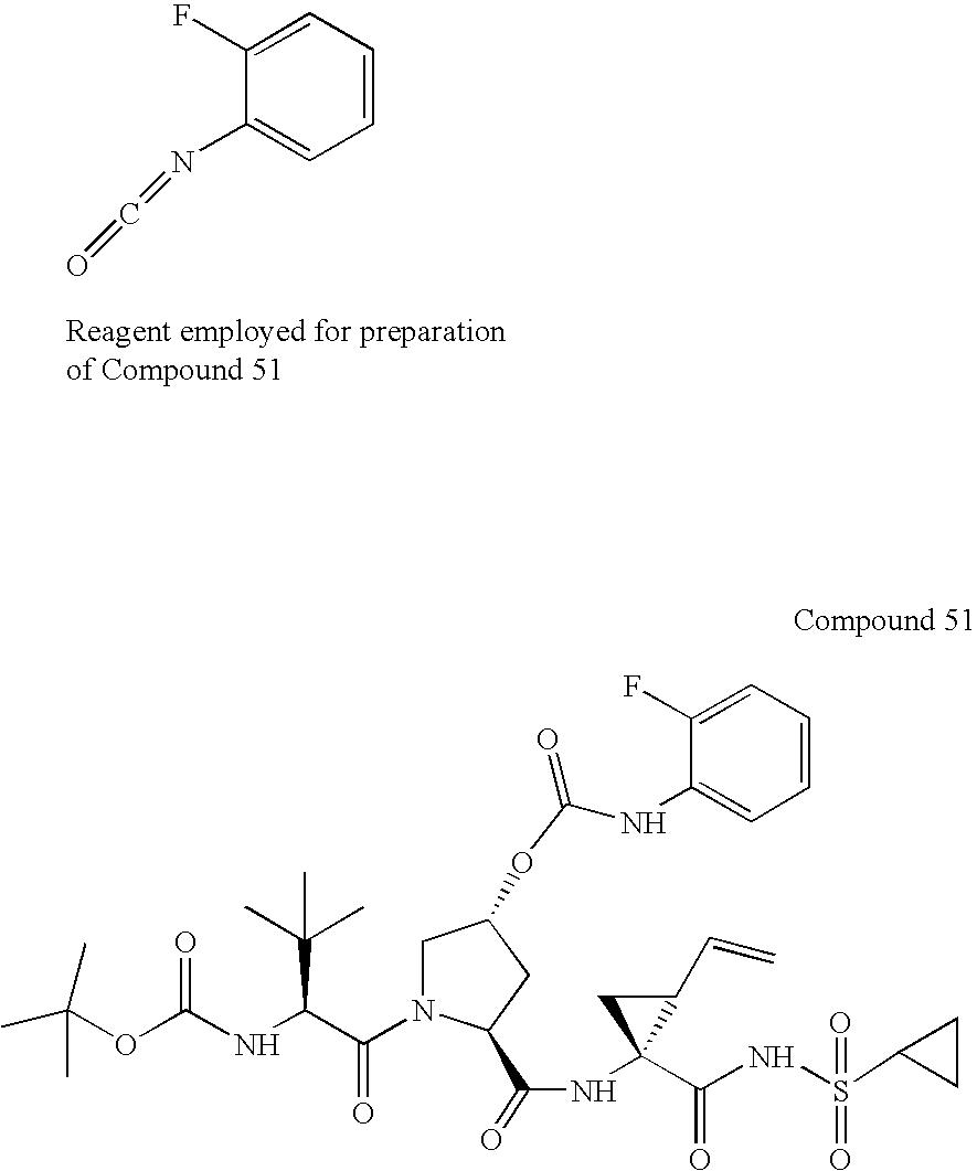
C1=CC=C(F)C(N=C=O)=C1.CC(OC(NC(C(N1CC(OC(NC2=CC=CC=C2F)=O)CC1C(=O)NC1(C(=O)NS(=O)(C2CC2)=O)C(C=C)C1)=O)C(C)(C)C)=O)(C)C
